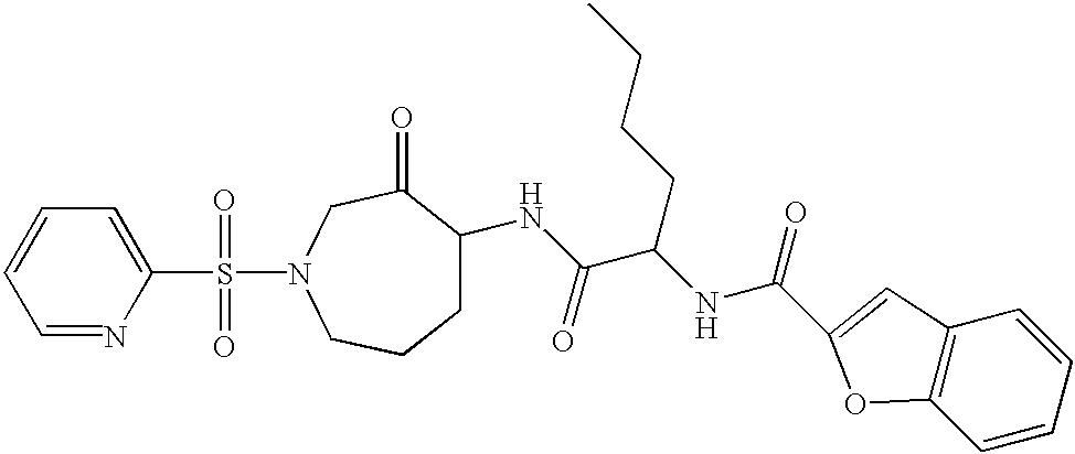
C1=NC(S(=O)(=O)N2CC(=O)C(NC(=O)C(NC(=O)C3=CC4=C(C=CC=C4)O3)CCCC)CCC2)=CC=C1
